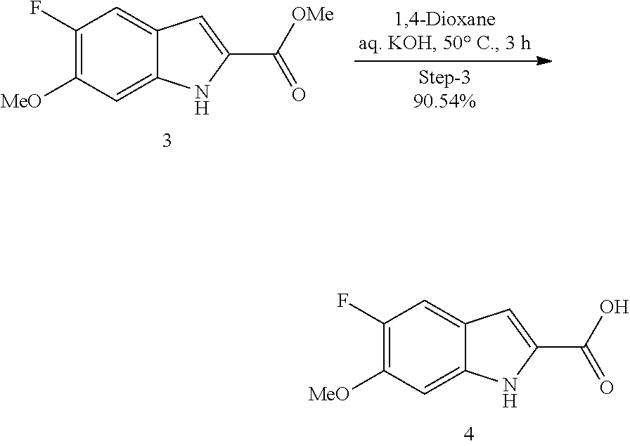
C1(F)=C([MeO])C=C2C(=C1)C=C(C([OMe])=O)N2.C1(F)=C([MeO])C=C2C(=C1)C=C(C(O)=O)N2
